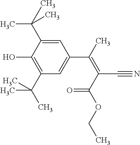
C1=C(C(C)(C)C)C(O)=C(C(C)(C)C)C=C1C(C)=C(C(OCC)=O)C#N
